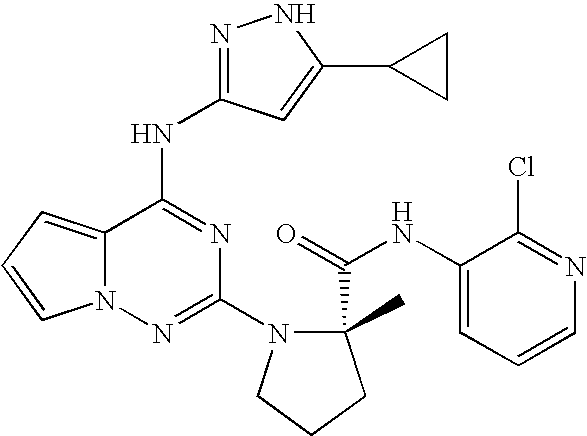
C1(N2CCCC2(C(=O)NC2=CC=CN=C2Cl)C)=NN2C(=CC=C2)C(NC2=NNC(C3CC3)=C2)=N1
